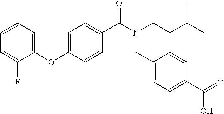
C1=CC=C(OC2=CC=C(C(N(CCC(C)C)CC3=CC=C(C(=O)O)C=C3)=O)C=C2)C(F)=C1
